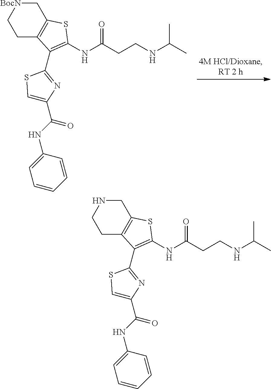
C1[BocN]CCC2=C1SC(NC(CCNC(C)C)=O)=C2C1=NC(C(NC2=CC=CC=C2)=O)=CS1.C1NCCC2=C1SC(NC(CCNC(C)C)=O)=C2C1=NC(C(NC2=CC=CC=C2)=O)=CS1
